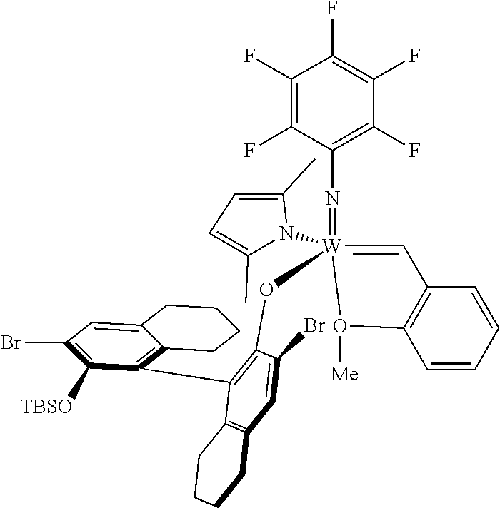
C1(F)=C(F)C(N=[W]2(OC3=C(C4=C5CCCCC5=CC(Br)=C4[TBSO])C4=C(C=C3Br)CCCC4)(N3C(C)=CC=C3C)=CC3=C(C=CC=C3)O2[Me])=C(F)C(F)=C1F
